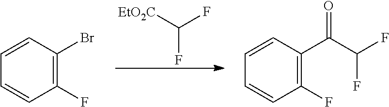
FC([EtO2C])F.C1=CC(Br)=C(F)C=C1.C1=CC(C(C(F)F)=O)=C(F)C=C1
